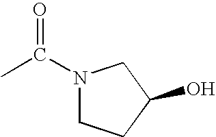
CC(N1CCC(O)C1)=O
